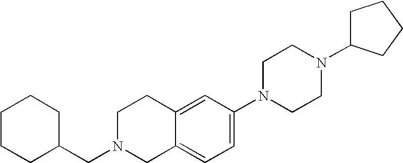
C1CCC(CN2CC3=CC=C(N4CCN(C5CCCC5)CC4)C=C3CC2)CC1
